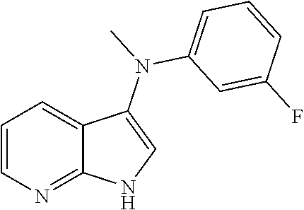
C1=CN=C2C(=C1)C(N(C1=CC=CC(F)=C1)C)=CN2
